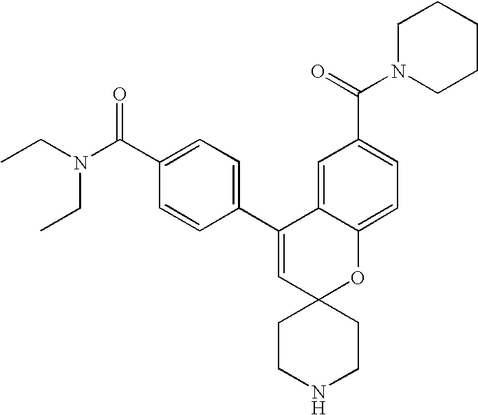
CCN(C(C1=CC=C(C2=CC3(OC4=CC=C(C(=O)N5CCCCC5)C=C24)CCNCC3)C=C1)=O)CC
